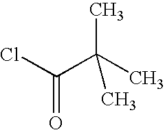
ClC(C(C)(C)C)=O
